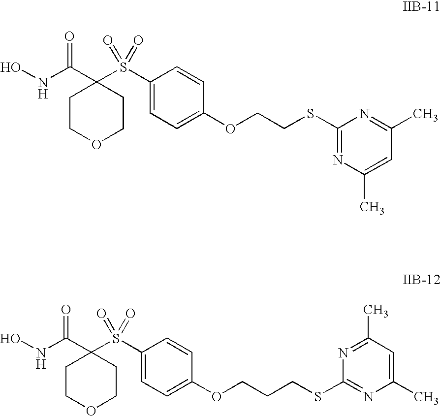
ONC(C1(S(C2=CC=C(OCCSC3=NC(C)=CC(C)=N3)C=C2)(=O)=O)CCOCC1)=O.ONC(C1(S(C2=CC=C(OCCCSC3=NC(C)=CC(C)=N3)C=C2)(=O)=O)CCOCC1)=O
